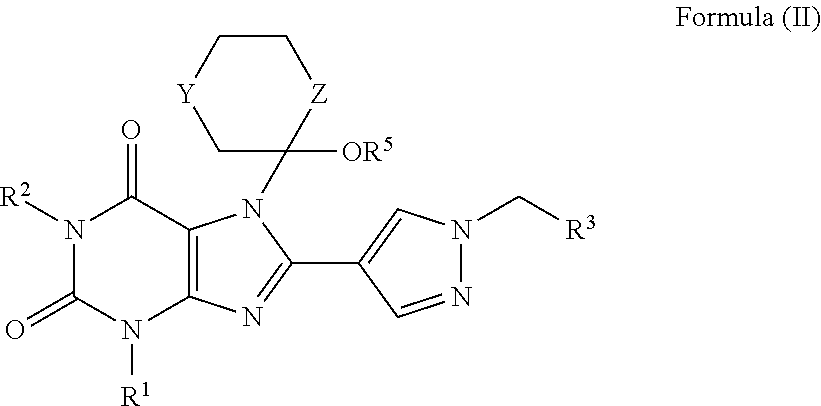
N1([R2])C(=O)N([R1])C2=C(C1=O)N(C1([OR5])C[Y]CC[Z]1)C(C1=CN(C[R3])N=C1)=N2
